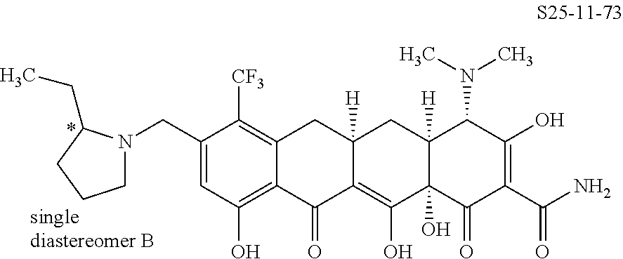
C(C1=CC(O)=C2C(=C1[CF3])CC1([H])C(=C(O)C3(O)C([H])(C1)C(N(C)C)C(O)=C(C(N)=O)C3=O)C2=O)N1CCCC1CC
